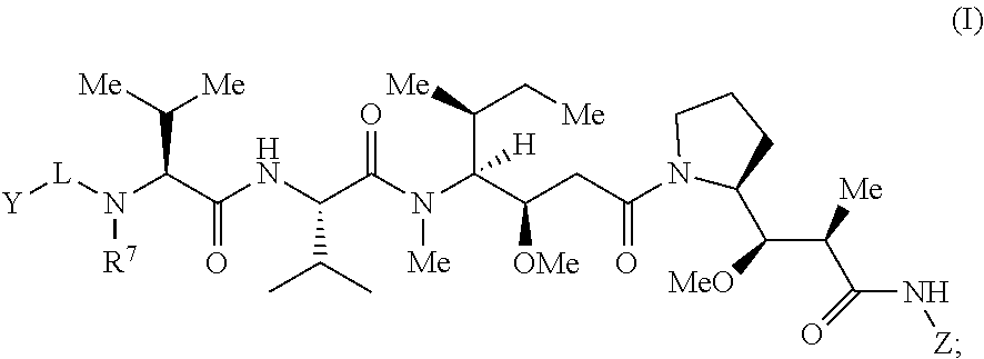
[Y][L]N(C(C(NC(C(N(C(C(CC(N1C(C(C(C(N[Z])=O)[Me])[MeO])CCC1)=O)[OMe])(C(C[Me])[Me])[H])[Me])=O)C(C)C)=O)C([Me])[Me])[R7]
